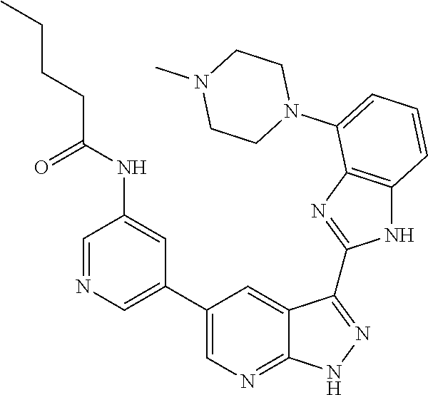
C1=NC=C(C2=CN=C3C(=C2)C(C2=NC4=C(N2)C=CC=C4N2CCN(C)CC2)=NN3)C=C1NC(CCCC)=O
